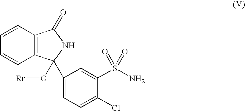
C1=CC=CC2=C1C(=O)NC2(O[Rn])C1=CC=C(Cl)C(S(N)(=O)=O)=C1
